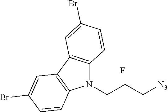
N1(CCC[N3])C2=C(C3=C1C=CC(Br)=C3)C=C(Br)C=C2.F
